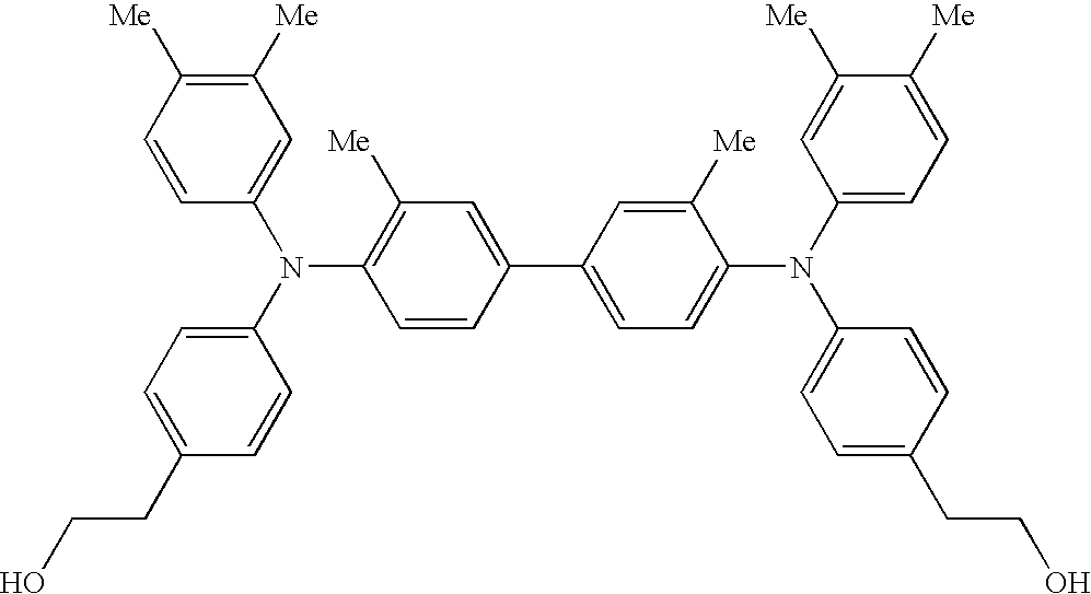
C1([Me])=CC(C2=CC([Me])=C(N(C3=CC([Me])=C([Me])C=C3)C3=CC=C(CCO)C=C3)C=C2)=CC=C1N(C1=CC=C([Me])C([Me])=C1)C1=CC=C(CCO)C=C1
